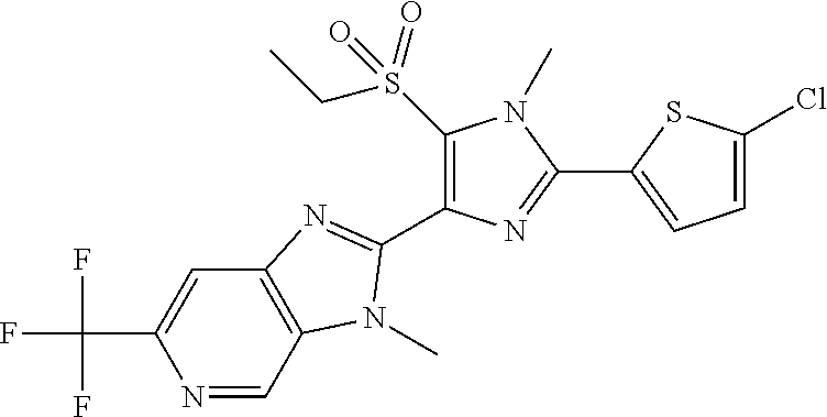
N1=CC2=C(C=C1C(F)(F)F)N=C(C1=C(S(CC)(=O)=O)N(C)C(C3=CC=C(Cl)S3)=N1)N2C
